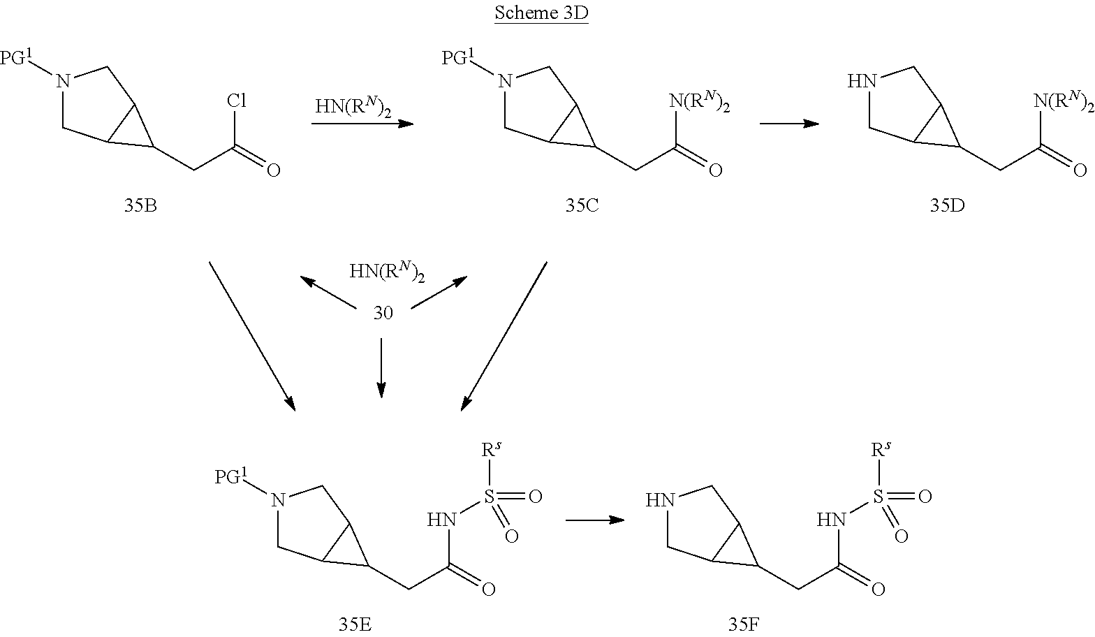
N1([PG1])CC2C(C1)C2CC(=O)Cl.N1([PG1])CC2C(C1)C2CC(=O)[N(RN)2].N1CC2C(C1)C2CC(=O)[N(RN)2].N1([PG1])CC2C(C1)C2CC(=O)NS([Rs])(=O)=O.N1CC2C(C1)C2CC(=O)NS([Rs])(=O)=O
